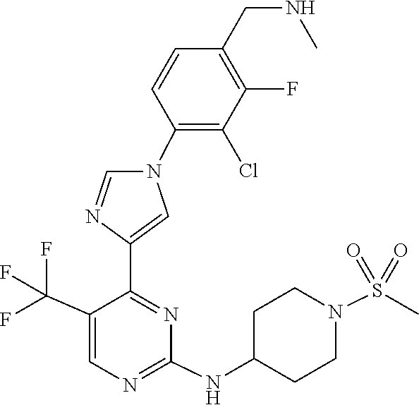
C1(NC2CCN(S(=O)(=O)C)CC2)=NC=C(C(F)(F)F)C(C2=CN(C3=C(Cl)C(F)=C(CNC)C=C3)C=N2)=N1
